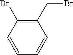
C1(CBr)=C(Br)C=CC=C1
